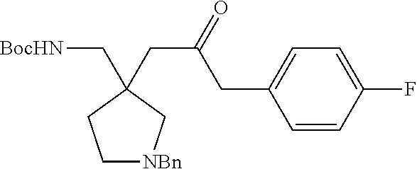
C1[NBn]CC(CC(=O)CC2=CC=C(F)C=C2)(C[BocHN])C1
